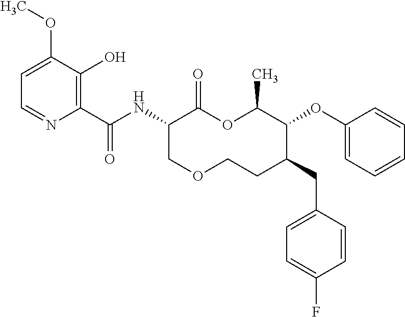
C1(C(NC2C(=O)OC(C)C(OC3=CC=CC=C3)C(CC3=CC=C(F)C=C3)CCOC2)=O)=C(O)C(OC)=CC=N1
